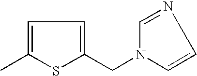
C1=C(C)SC(CN2C=CN=C2)=C1
